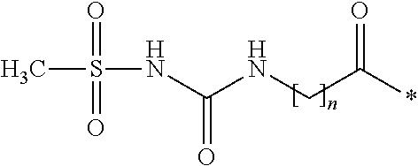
CS(NC(NCC(*)=O)=O)(=O)=O
